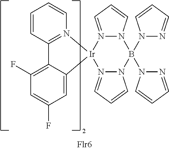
N12=CC=CN1B(N1N=CC=C1)(N1N=CC=C1)N1N(=CC=C1)[Ir]21N2=C(C=CC=C2)C2=C(F)C=C(F)C=C21
